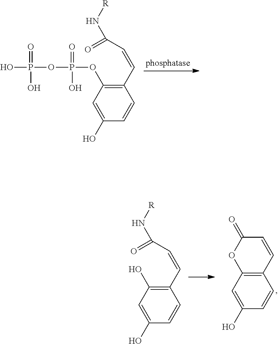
OP(=O)(O)OP(OC1=C(C=CC(=O)N[R])C=CC(O)=C1)(O)=O.C12=C(C=C(O)C=C1)OC(=O)C=C2.OC1=C(C=CC(=O)N[R])C=CC(O)=C1
